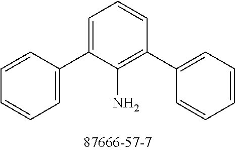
C1=C(C2=CC=CC=C2)C(N)=C(C2=CC=CC=C2)C=C1
